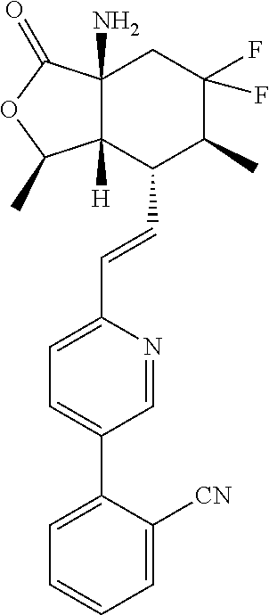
C1(C=CC2=CC=C(C3=CC=CC=C3[CN])C=N2)C2([H])C(N)(CC(F)(F)C1C)C(=O)OC2C
